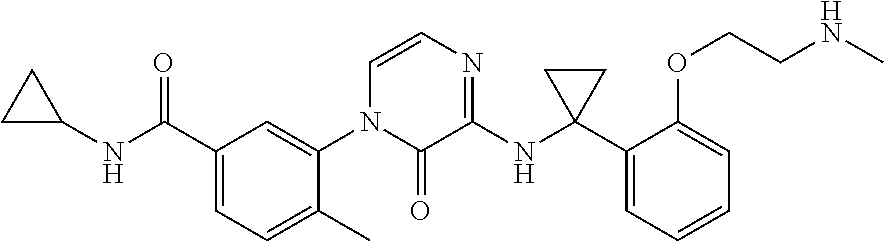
C1C(NC(C2=CC=C(C)C(N3C(=O)C(NC4(C5=CC=CC=C5OCCNC)CC4)=NC=C3)=C2)=O)C1
